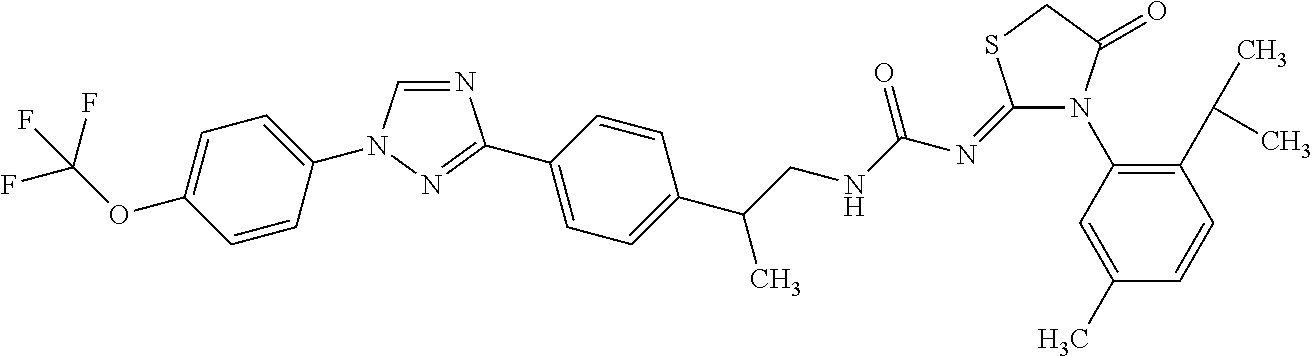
N1=CN(C2=CC=C(OC(F)(F)F)C=C2)N=C1C1=CC=C(C(CNC(N=C2SCC(=O)N2C2=C(C(C)C)C=CC(C)=C2)=O)C)C=C1
